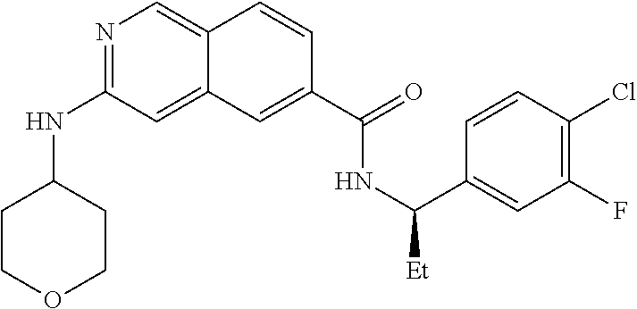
N1=C(NC2CCOCC2)C=C2C(=C1)C=CC(C(=O)NC(C1=CC(F)=C(Cl)C=C1)[Et])=C2
